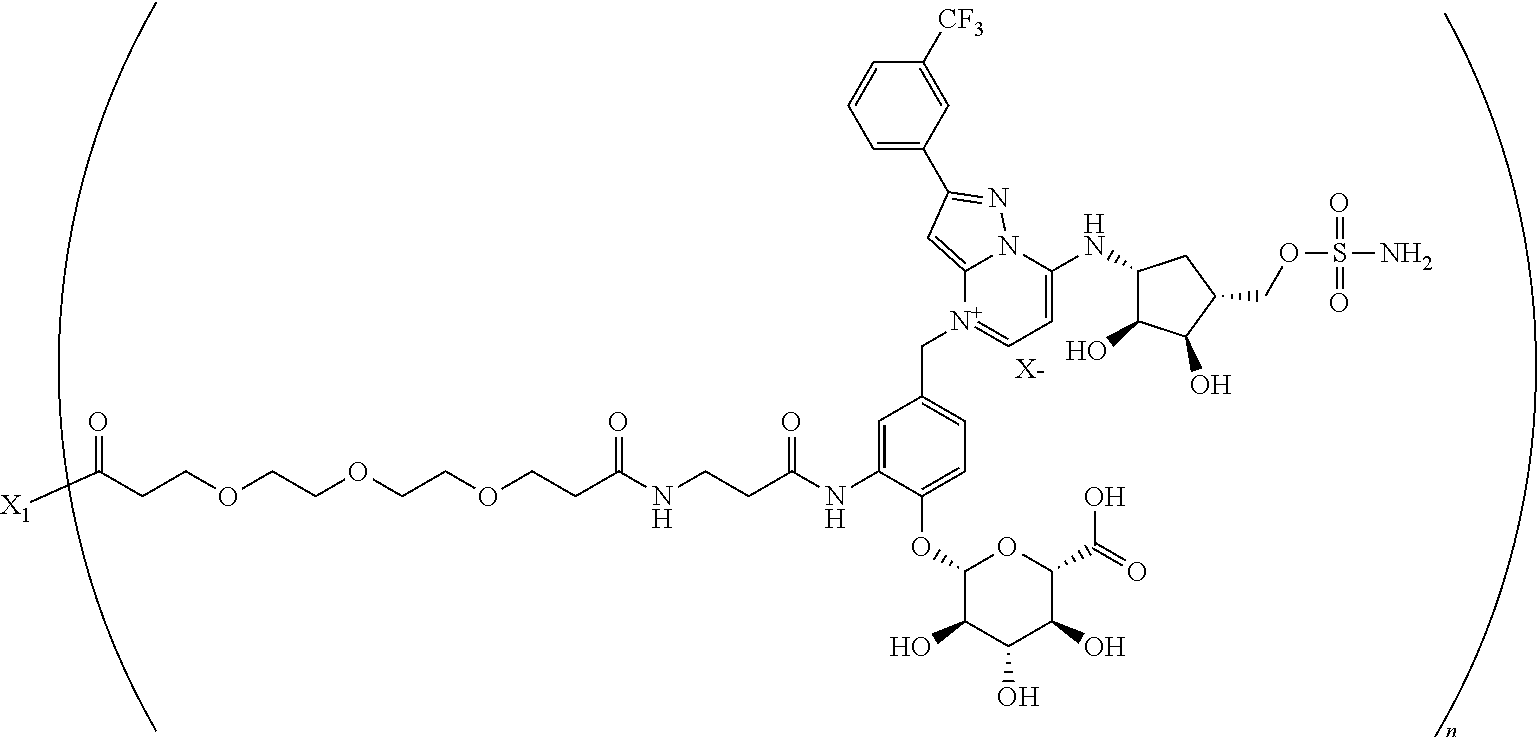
[X-].C(COCCOCCOCCC(NCCC(NC1=CC(C[N+]2=CC=C(NC3C(O)C(O)C(COS(N)(=O)=O)C3)N3C2=CC(C2=CC=CC([CF3])=C2)=N3)=CC=C1OC1C(O)C(O)C(O)C(C(O)=O)O1)=O)=O)C(=O)[X1]
